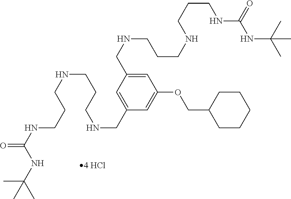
C1=C(CNCCCNCCCNC(NC(C)(C)C)=O)C=C(CNCCCNCCCNC(NC(C)(C)C)=O)C=C1OCC1CCCCC1
